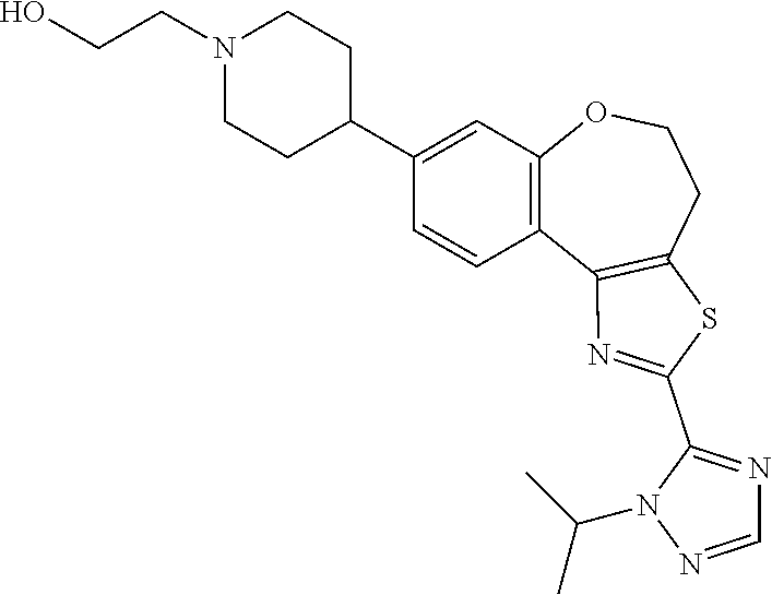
C1(C2CCN(CCO)CC2)=CC2=C(C=C1)C1=C(CCO2)SC(C2=NC=NN2C(C)C)=N1
